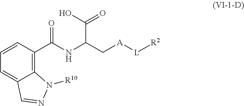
C1=CC(C(NC(C[A][L][R2])C(O)=O)=O)=C2C(=C1)C=NN2[R10]
